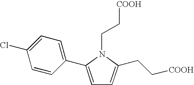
C1=C(C2=CC=C(Cl)C=C2)N(CC[COOH])C(CC[COOH])=C1
